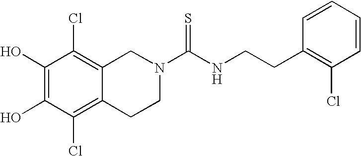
C1(O)=C(O)C(Cl)=C2C(=C1Cl)CN(C(NCCC1=C(Cl)C=CC=C1)=S)CC2
